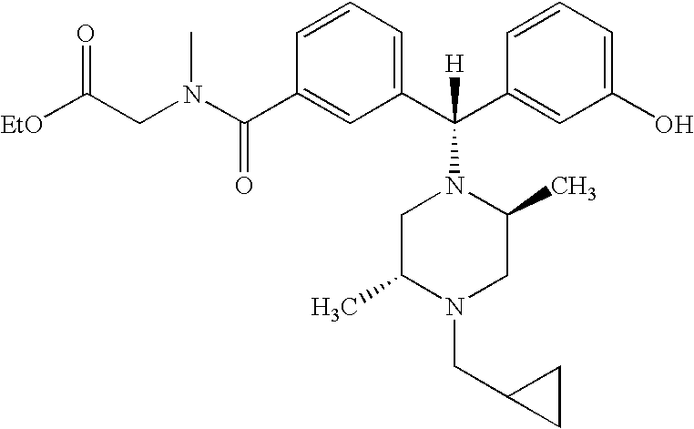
C1(C(N(CC([EtO])=O)C)=O)=CC(C(C2=CC(O)=CC=C2)([H])N2CC(C)N(CC3CC3)CC2C)=CC=C1
